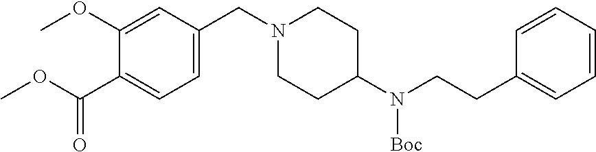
C1(OC)=CC(CN2CCC(N(CCC3=CC=CC=C3)[Boc])CC2)=CC=C1C(=O)OC
